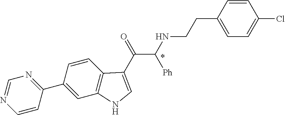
C1(C2=NC=NC=C2)=CC2=C(C=C1)C(C(=O)C(NCCC1=CC=C(Cl)C=C1)[Ph])=CN2
